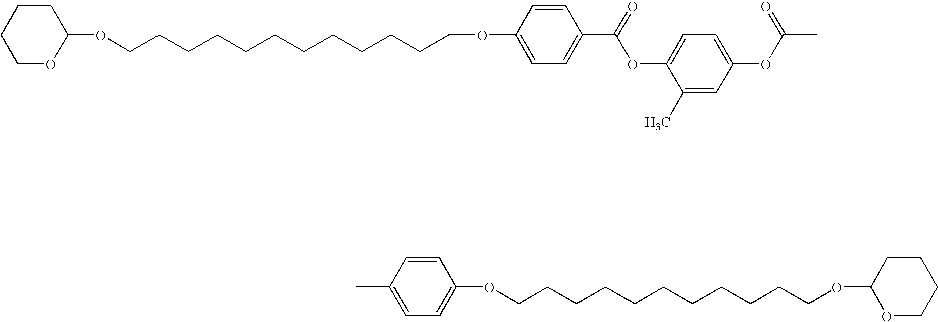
O(CCCCCCCCCCCCOC1=CC=C(C(=O)OC2=CC=C(OC(C)=O)C=C2C)C=C1)C1CCCCO1.CC1=CC=C(OCCCCCCCCCCCOC2OCCCC2)C=C1
